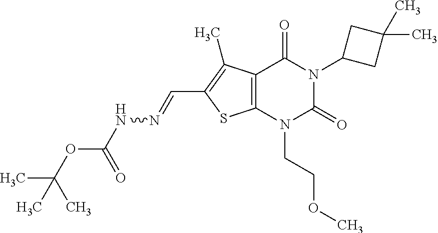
C12=C(N(CCOC)C(=O)N(C3CC(C)(C)C3)C1=O)SC(C=NNC(OC(C)(C)C)=O)=C2C
